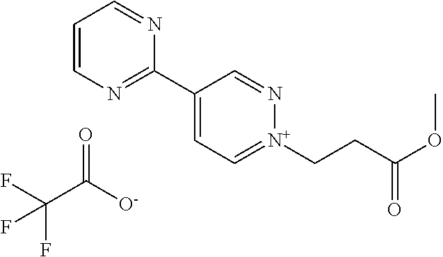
C1=CN=C(C2=CC=[N+](CCC(OC)=O)N=C2)N=C1.O=C(C(F)(F)F)[O-]
